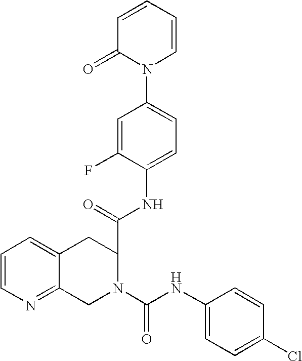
C1=CN=C2C(=C1)CC(C(NC1=CC=C(N3C=CC=CC3=O)C=C1F)=O)N(C(NC1=CC=C(Cl)C=C1)=O)C2
